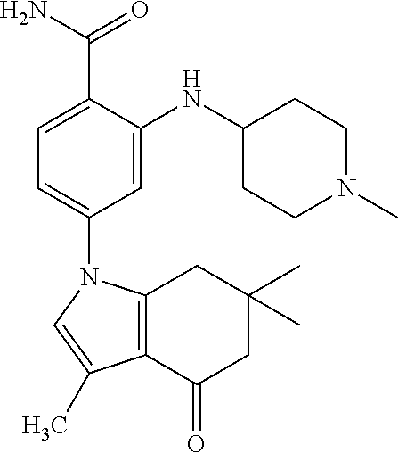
C1=C(C(N)=O)C(NC2CCN(C)CC2)=CC(N2C3=C(C(=O)CC(C)(C)C3)C(C)=C2)=C1
